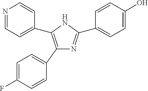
C1(C2=CC=C(F)C=C2)=C(C2=CC=NC=C2)NC(C2=CC=C(O)C=C2)=N1
